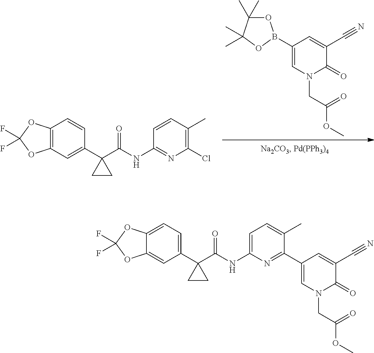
C1(B2OC(C)(C)C(C)(C)O2)=CN(CC(OC)=O)C(=O)C(C#N)=C1.C12=C(C=C(C3(C(NC4=NC(Cl)=C(C)C=C4)=O)CC3)C=C1)OC(F)(F)O2.C12=CC=C(C3(C(NC4=CC=C(C)C(C5=CN(CC(OC)=O)C(=O)C(C#N)=C5)=N4)=O)CC3)C=C1OC(F)(F)O2
